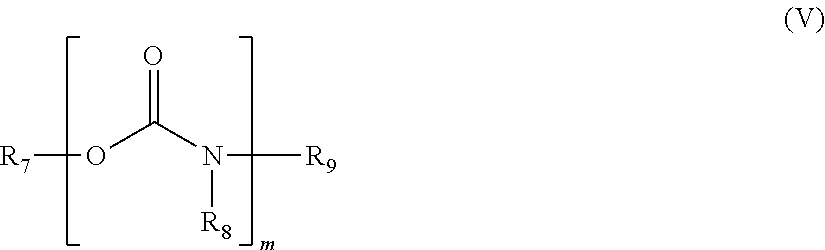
[R7]OC(N([R9])[R8])=O
